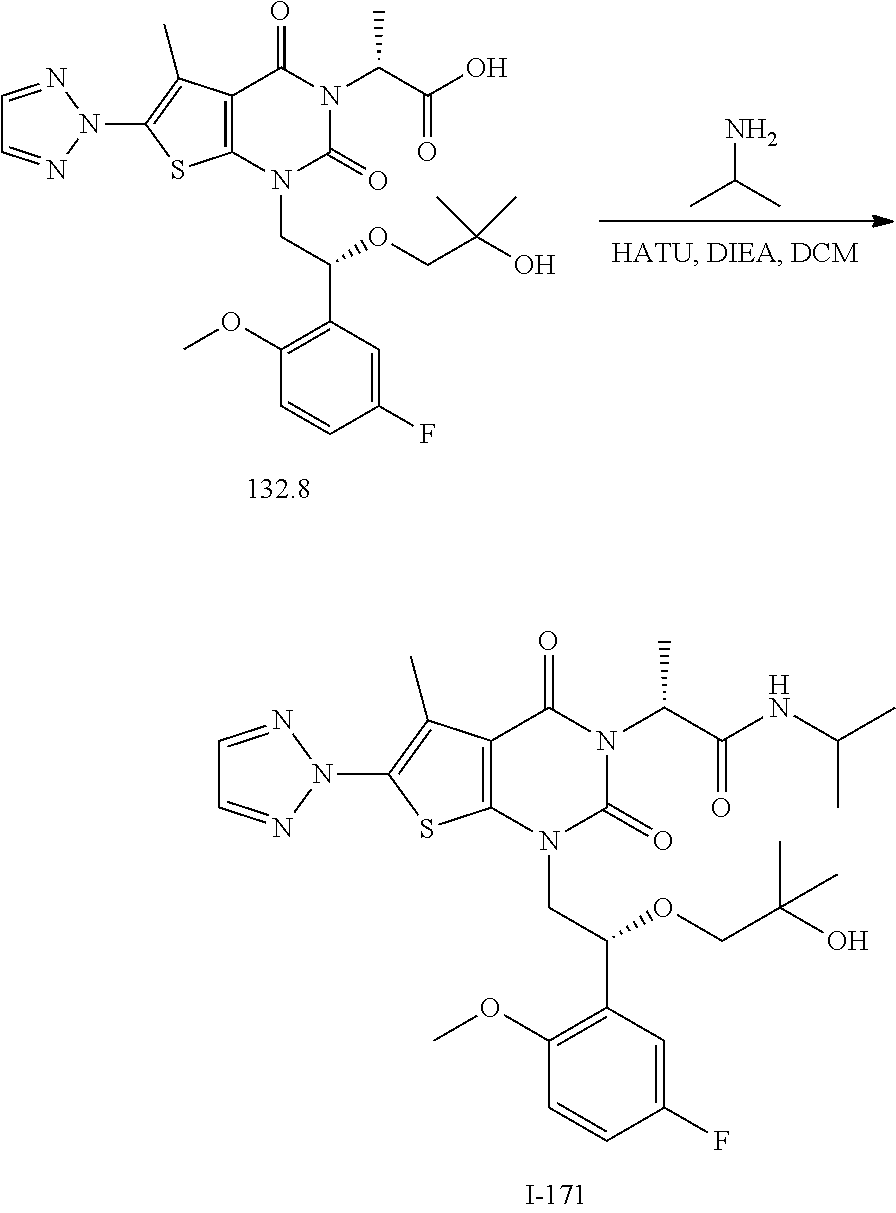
C12=C(N(CC(C3=C(OC)C=CC(F)=C3)OCC(O)(C)C)C(=O)N(C(C(NC(C)C)=O)C)C1=O)SC(N1N=CC=N1)=C2C.C12=C(N(CC(C3=C(OC)C=CC(F)=C3)OCC(O)(C)C)C(=O)N(C(C(O)=O)C)C1=O)SC(N1N=CC=N1)=C2C.C(C)(C)N
